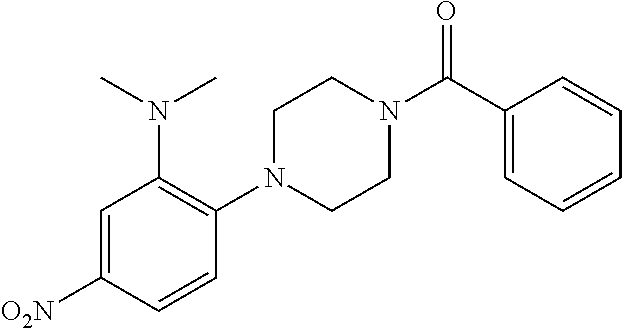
C1N(C2=C(N(C)C)C=C([O2N])C=C2)CCN(C(=O)C2=CC=CC=C2)C1
